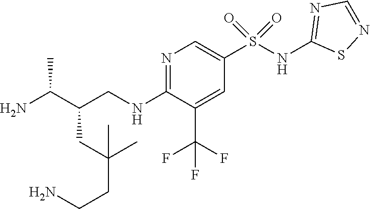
NC(C(CC(C)(C)CCN)CNC1=NC=C(S(NC2=NC=NS2)(=O)=O)C=C1C(F)(F)F)C
